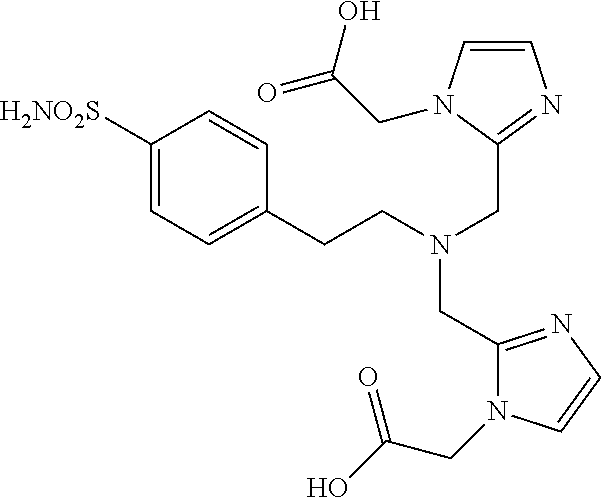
C1([H2NO2S])=CC=C(CCN(CC2=NC=CN2CC(=O)O)CC2=NC=CN2CC(O)=O)C=C1
